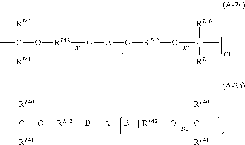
CC([RL40])([RL41])O[RL42]O[A]O[RL42]OC(C)([RL40])[RL41].[|].[|].[B1].[|].[|].[D1].CC([RL40])([RL41])O[RL42]B[A]B[RL42]OC(C)([RL40])[RL41].[|].[|].[D1]
